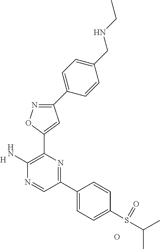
C1(N)=C(C2=CC(C3=CC=C(CNCC)C=C3)=NO2)N=C(C2=CC=C(S(C(C)C)=O)C=C2)C=N1.[H].O
